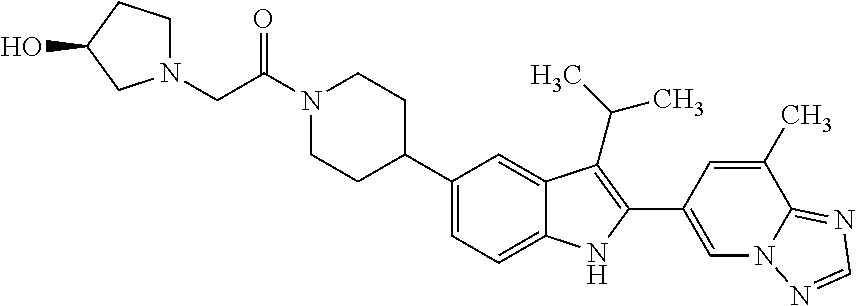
N1(C(=O)CN2CCC(O)C2)CCC(C2=CC=C3C(=C2)C(C(C)C)=C(C2=CN4C(=NC=N4)C(C)=C2)N3)CC1
